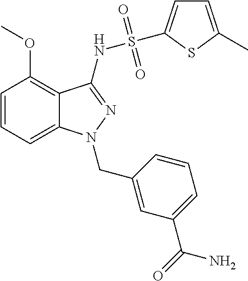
C1=CC=C2C(=C1OC)C(NS(=O)(=O)C1=CC=C(C)S1)=NN2CC1=CC(C(=O)N)=CC=C1
